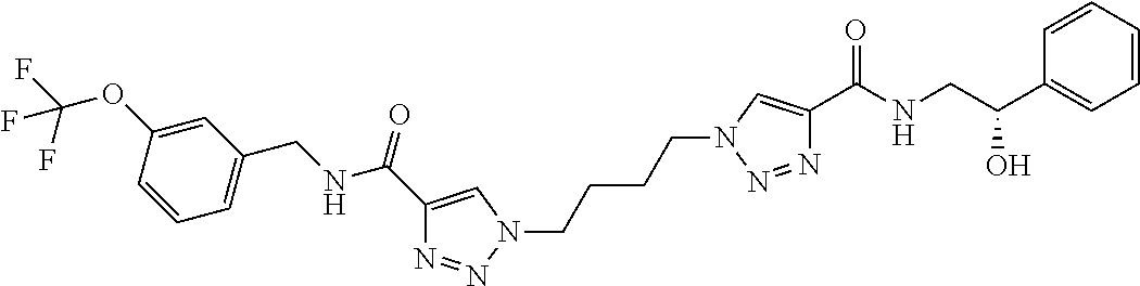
N1(CCCCN2N=NC(C(NCC(C3=CC=CC=C3)O)=O)=C2)C=C(C(NCC2=CC=CC(OC(F)(F)F)=C2)=O)N=N1
